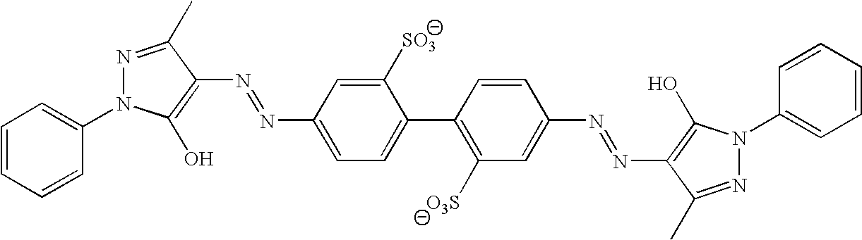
C1=CC=CC(N2N=C(C)C(N=NC3=CC=C(C4=C([O3S])C=C(N=NC5=C(O)N(C6=CC=CC=C6)N=C5C)C=C4)C([SO3])=C3)=C2O)=C1
